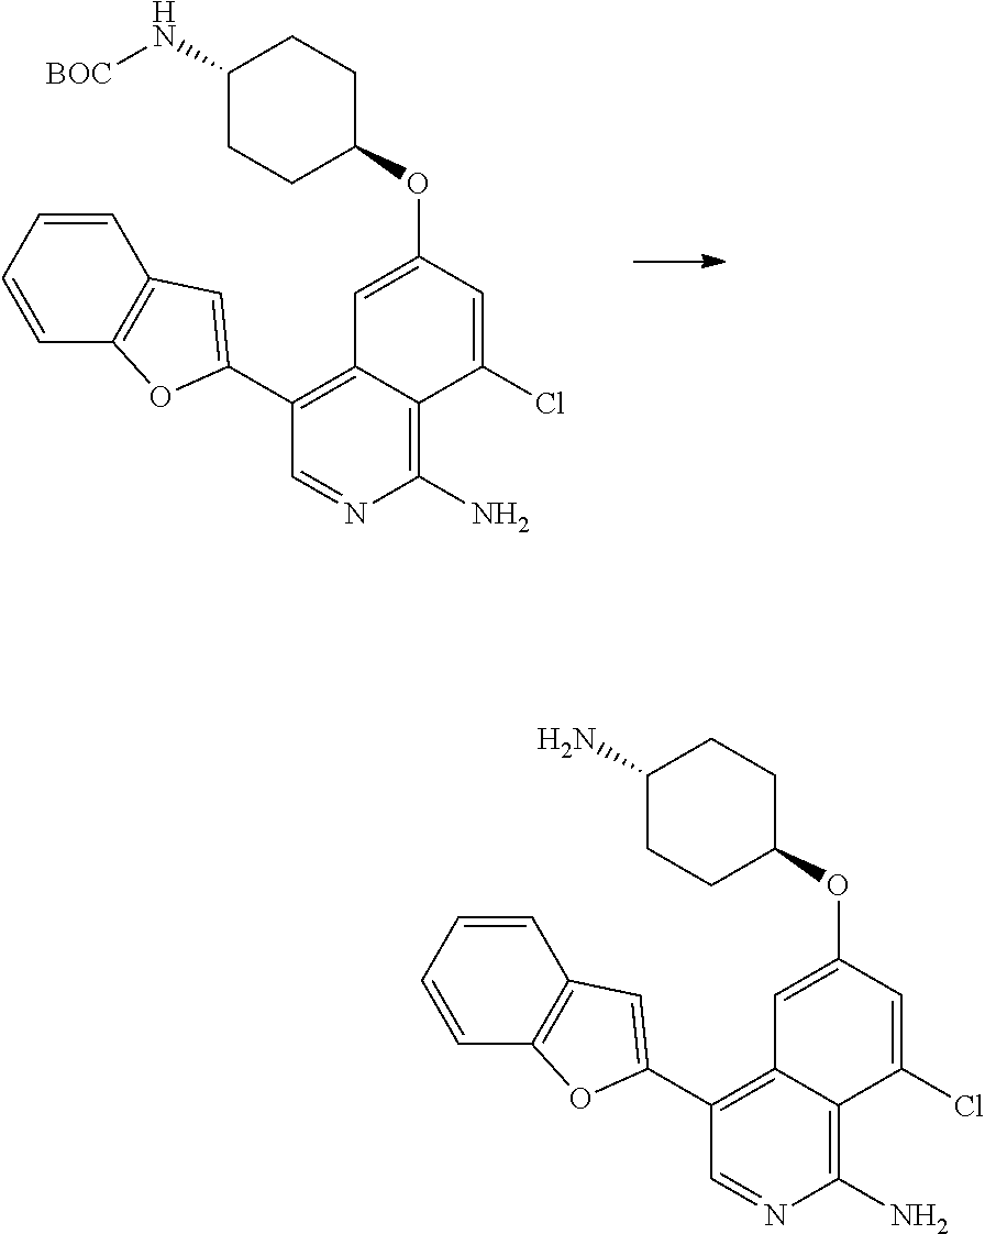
C1(N)=C2C(=C(C3=CC4=C(O3)C=CC=C4)C=N1)C=C(OC1CCC(N[BOC])CC1)C=C2Cl.C1(N)=C2C(=C(C3=CC4=C(O3)C=CC=C4)C=N1)C=C(OC1CCC(N)CC1)C=C2Cl
